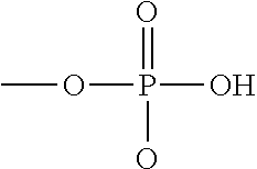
COP(=O)(O)O
